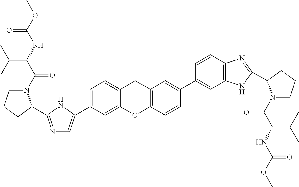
C1(C2=CN=C(C3N(C(=O)C(C(C)C)NC(=O)OC)CCC3)N2)=CC=C2CC3=C(C=CC(C4=CC5=C(C=C4)N=C(C4N(C(=O)C(NC(=O)OC)C(C)C)CCC4)N5)=C3)OC2=C1
